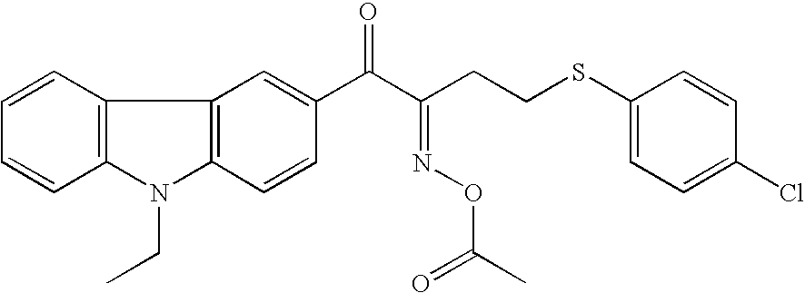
C1=CC2=C(C=C1)N(CC)C1=C2C=C(C(C(CCSC2=CC=C(Cl)C=C2)=NOC(C)=O)=O)C=C1
